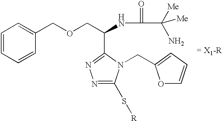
C1=CC=CC(COCC(NC(C([Me])(N)[Me])=O)C2=NN=C(S[R])N2CC2=CC=CO2)=C1.[= X1-R]
